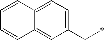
C12=CC(CC)=CC=C1C=CC=C2
